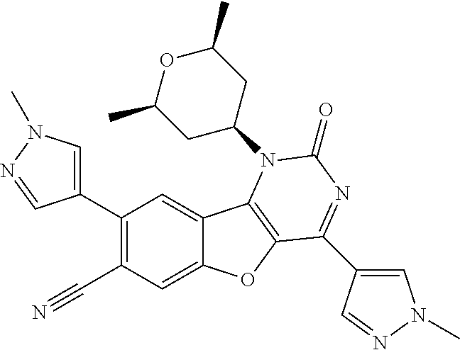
C1(C2=CN(C)N=C2)=C(C#N)C=C2C(=C1)C1=C(O2)C(C2=CN(C)N=C2)=NC(=O)N1C1CC(C)OC(C)C1
